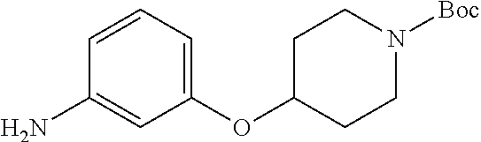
C1=CC=C(OC2CCN([Boc])CC2)C=C1N
